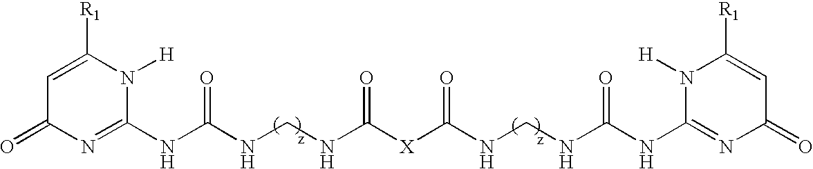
C1=C([R1])N([H])C(NC(NCNC([X]C(NCNC(=O)NC2=NC(=O)C=C([R1])N2[H])=O)=O)=O)=NC1=O
